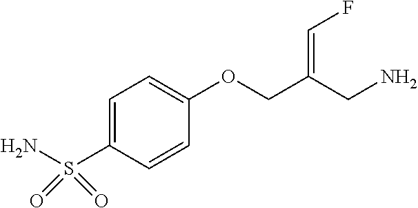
C1=C(S(N)(=O)=O)C=CC(OCC(CN)=CF)=C1
